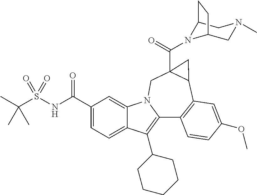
C1(C(NS(=O)(=O)C(C)(C)C)=O)=CC=C2C(=C1)N1C(=C2C2CCCCC2)C2=C(C3C(C(=O)N4C5CN(C)CC4CC5)(C1)C3)C=C(OC)C=C2
